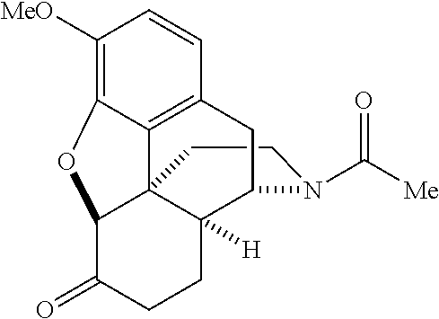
C1CN(C([Me])=O)C2C3([H])C14C1=C(C=CC([MeO])=C1OC4C(=O)CC3)C2
